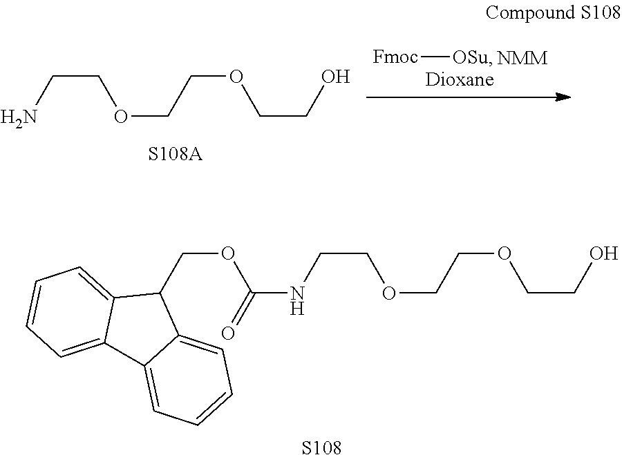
N(CCOCCOCCO)C(OCC1C2=CC=CC=C2C2=CC=CC=C12)=O.[S108].NCCOCCOCCO.[Fmoc][OSu]
